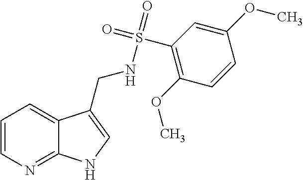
C1=CN=C2C(=C1)C(CNS(C1=C(OC)C=CC(OC)=C1)(=O)=O)=CN2
